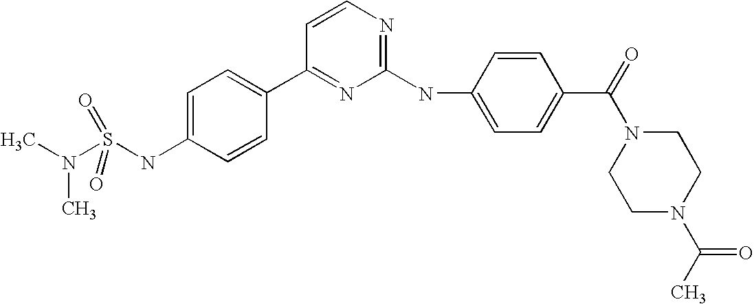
S(NC1=CC=C(C2=NC(NC3=CC=C(C(=O)N4CCN(C(C)=O)CC4)C=C3)=NC=C2)C=C1)(=O)(=O)N(C)C
